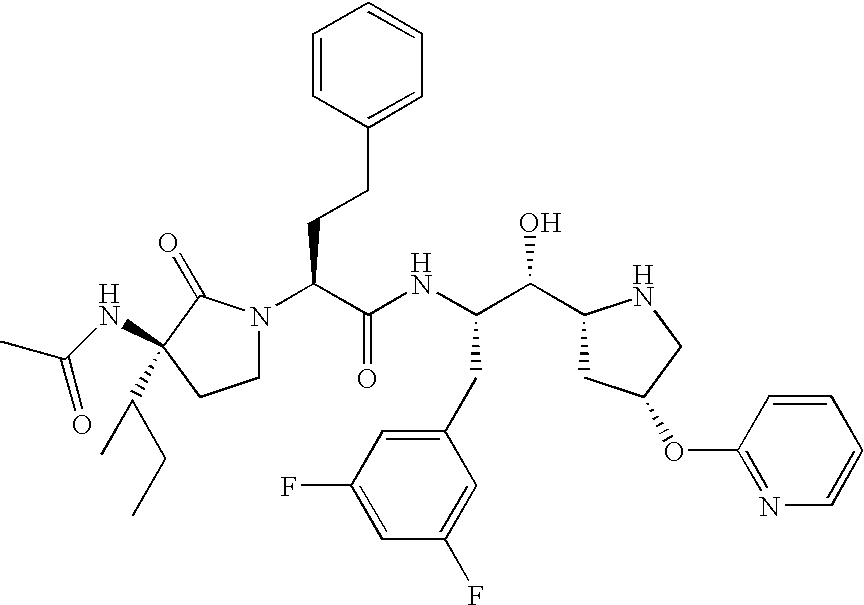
C(C(C1CC(OC2=NC=CC=C2)CN1)O)(NC(C(N1CCC(C(C)CC)(NC(C)=O)C1=O)CCC1=CC=CC=C1)=O)CC1=CC(F)=CC(F)=C1
